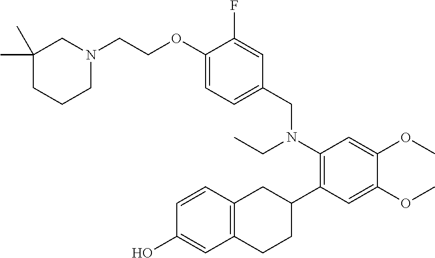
OC1=CC2=C(C=C1)CC(C1=C(N(CC)CC3=CC=C(OCCN4CCCC(C)(C)C4)C(F)=C3)C=C(OC)C(OC)=C1)CC2
